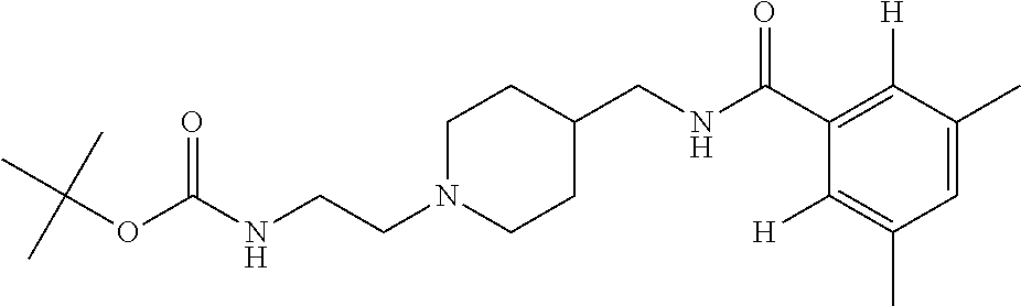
N(CCN1CCC(CNC(C2=C([H])C(C)=CC(C)=C2[H])=O)CC1)C(OC(C)(C)C)=O
